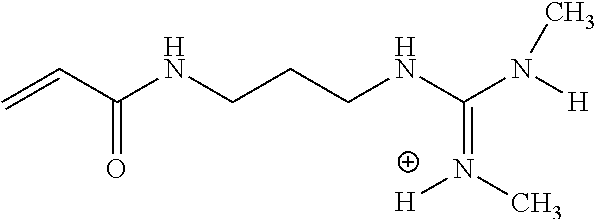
C=CC(NCCCNC(N([H])C)=N(C)[H])=O
